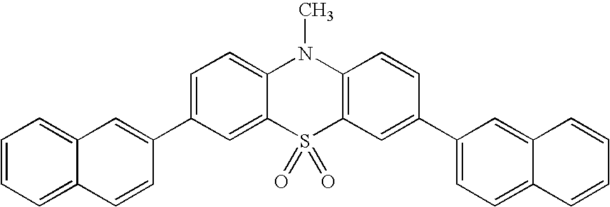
C1=C(C2=CC3=CC=CC=C3C=C2)C=C2C(=C1)N(C)C1=C(S2(=O)=O)C=C(C2=CC=C3C(=C2)C=CC=C3)C=C1
